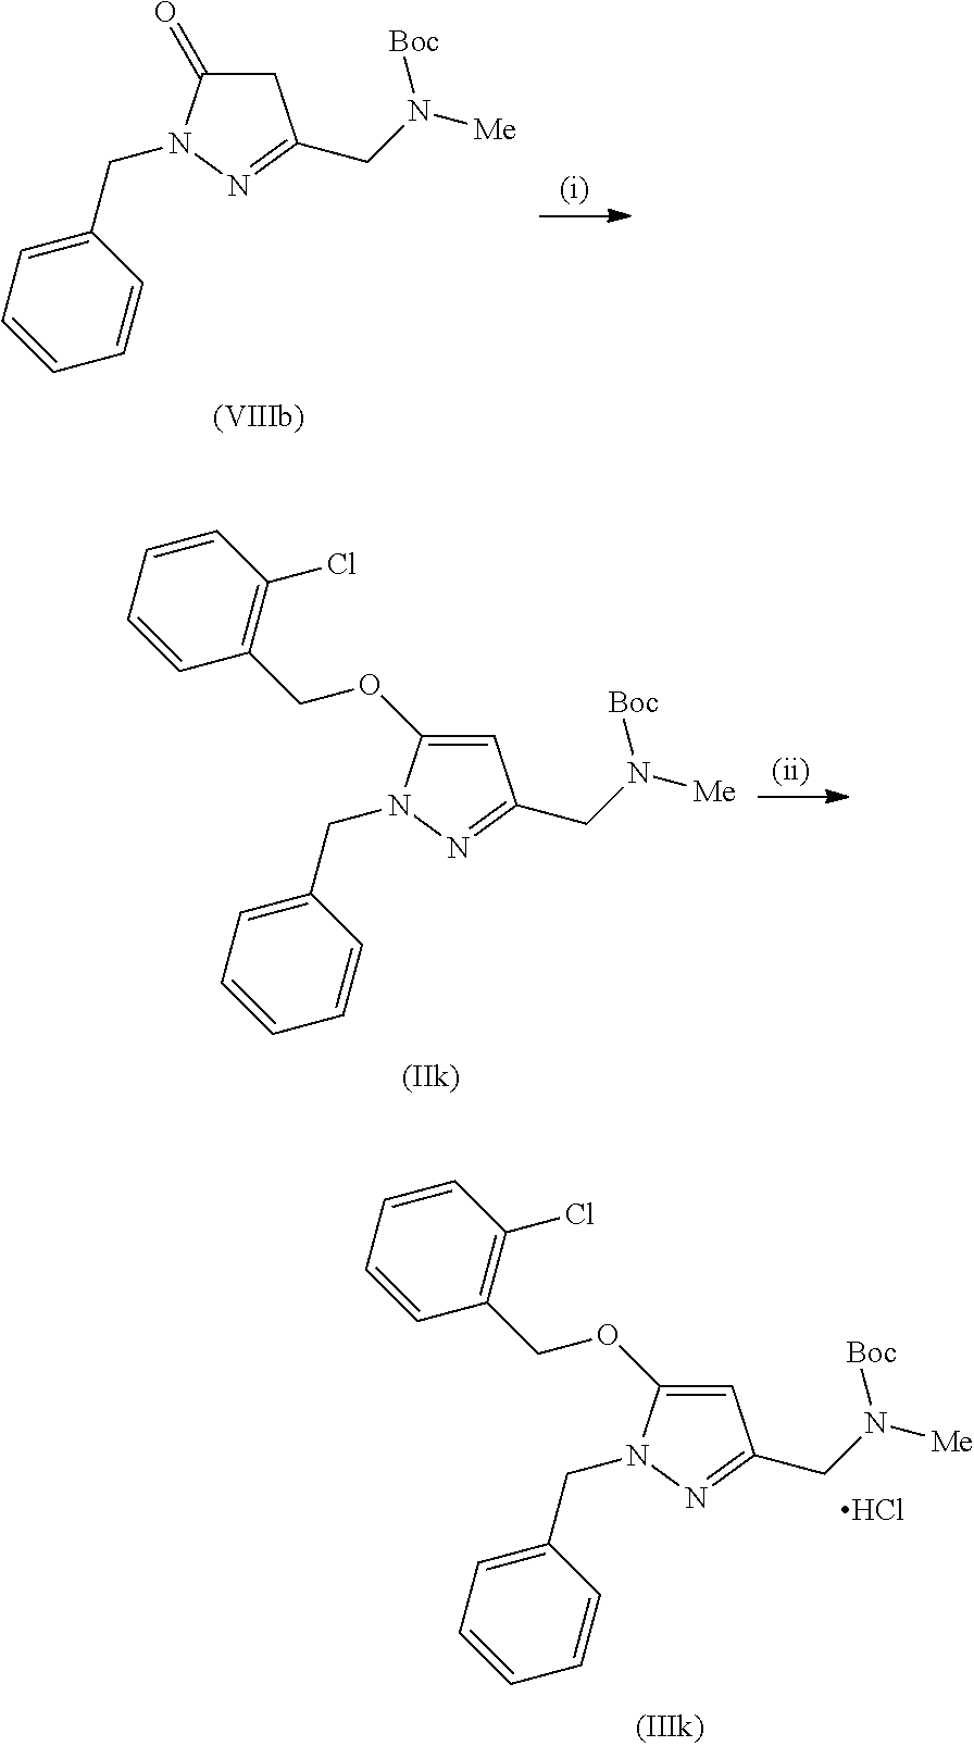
C1=C(OCC2=C(Cl)C=CC=C2)N(CC2=CC=CC=C2)N=C1CN([Me])[Boc].Cl.C1C(=O)N(CC2=CC=CC=C2)N=C1CN([Me])[Boc].C1=C(OCC2=C(Cl)C=CC=C2)N(CC2=CC=CC=C2)N=C1CN([Me])[Boc]
